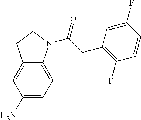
C12=CC(N)=CC=C1N(C(CC1=C(F)C=CC(F)=C1)=O)CC2
